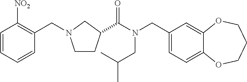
C1(CN(C(=O)C2CCN(CC3=C([NO2])C=CC=C3)C2)CC(C)C)=CC=C2C(=C1)OCCCO2
